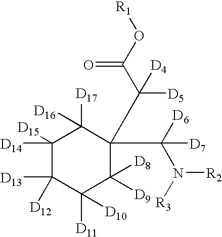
C1([D14])([D15])C([D13])([D12])C([D11])([D10])C([D9])([D8])C(C(C(O[R1])=O)([D5])[D4])(C([D6])(N([R3])[R2])[D7])C1([D17])[D16]
